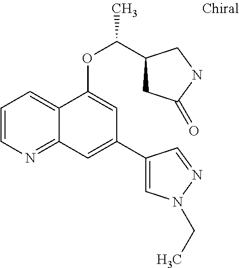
C1=CN=C2C(=C1)C(OC(C)C1CC(=O)NC1)=CC(C1=CN(CC)N=C1)=C2
